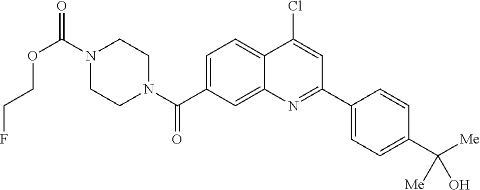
N1(C(OCCF)=O)CCN(C(=O)C2=CC=C3C(=C2)N=C(C2=CC=C(C([Me])([Me])O)C=C2)C=C3Cl)CC1
